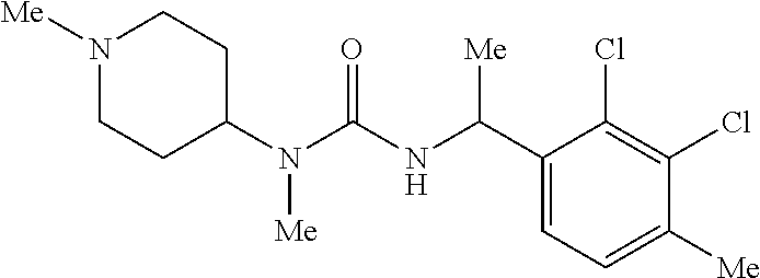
N1([Me])CCC(N(C(=O)NC(C2=CC=C([Me])C(Cl)=C2Cl)[Me])[Me])CC1
